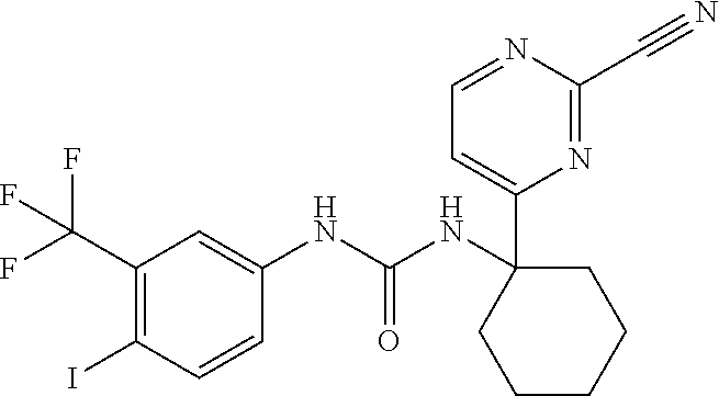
C1(C(F)(F)F)=C(I)C=CC(NC(NC2(C3=CC=NC(C#N)=N3)CCCCC2)=O)=C1
